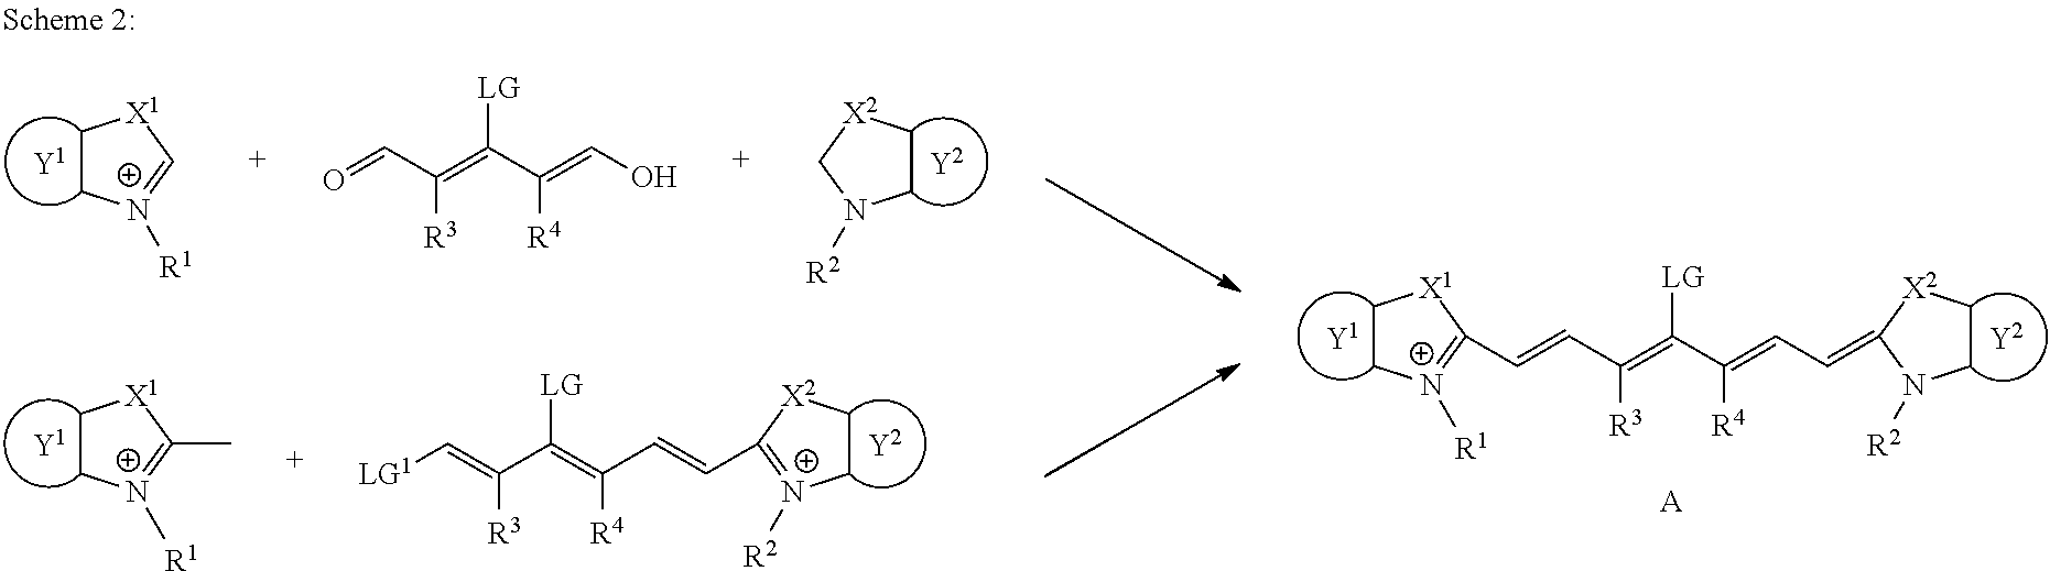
C1C[N+]([R1])=C[X1]1.C1CN([R2])C[X2]1.C1C[N+]([R1])=C(C)[X1]1.[LG1]C=C(C(=C(C=CC1=[N+]([R2])CC[X2]1)[R4])[LG])[R3].C1CN([R2])C(=CC=C(C(=C(C=CC2=[N+]([R1])CC[X1]2)[R3])[LG])[R4])[X2]1.[A].O=CC(=C(C(=CO)[R4])[LG])[R3]
